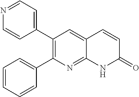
N1=CC=C(C2=C(C3=CC=CC=C3)N=C3C(=C2)C=CC(=O)N3)C=C1
